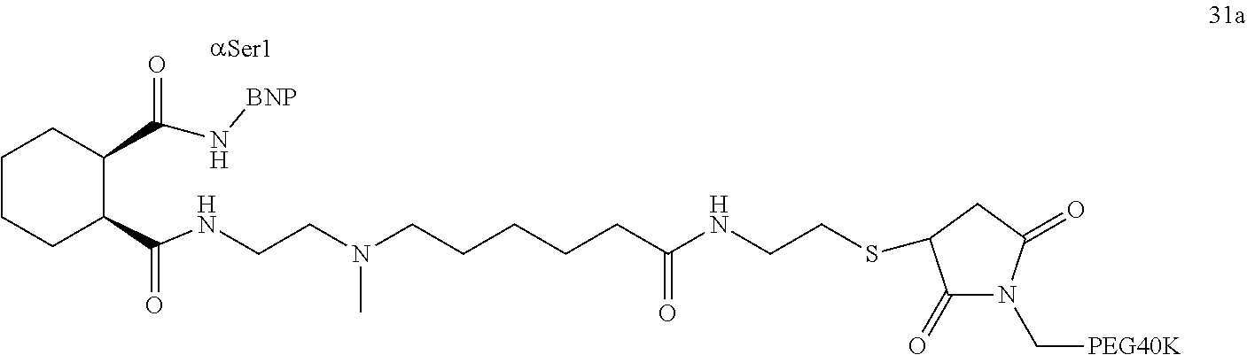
C1CCC(C(NCCN(CCCCCC(NCCSC2C(=O)N(C[PEG40K])C(=O)C2)=O)C)=O)C(C(N[BNP])=O)C1
